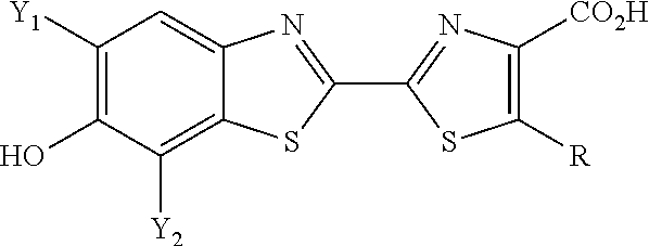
C1([Y1])=C(O)C([Y2])=C2C(=C1)N=C(C1=NC([CO2H])=C([R])S1)S2
